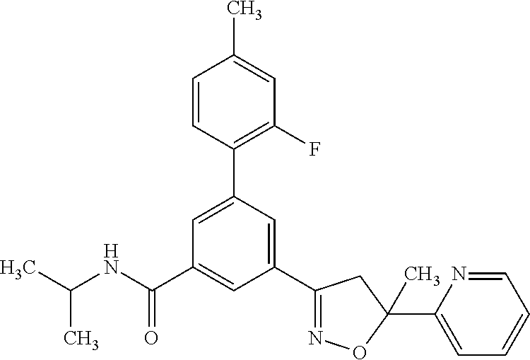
C(NC(C1=CC(C2=NOC(C3=CC=CC=N3)(C)C2)=CC(C2=C(F)C=C(C)C=C2)=C1)=O)(C)C
